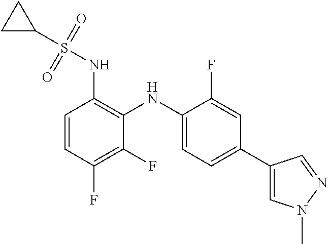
C1(S(NC2=C(NC3=CC=C(C4=CN(C)N=C4)C=C3F)C(F)=C(F)C=C2)(=O)=O)CC1
